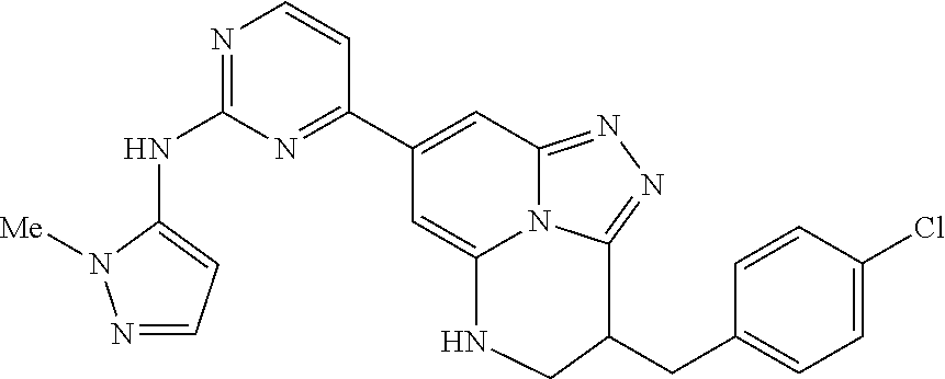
N1=CC=C(NC2=NC=CC(C3=CC4=NN=C5N4C(=C3)NCC5CC3=CC=C(Cl)C=C3)=N2)N1[Me]
